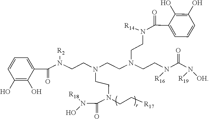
[R18]N(C(N(CCN(CCN(CCN([R14])C(C1=CC=CC(O)=C1O)=O)CCN([R16])C(N([R19])[OH])=O)CCN([R2])C(C1=CC=CC(O)=C1O)=O)CC[R17])=O)O
